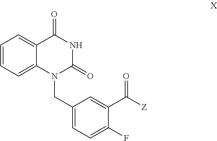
C1=C2C(=CC=C1)C(=O)NC(=O)N2CC1=CC=C(F)C(C([Z])=O)=C1
